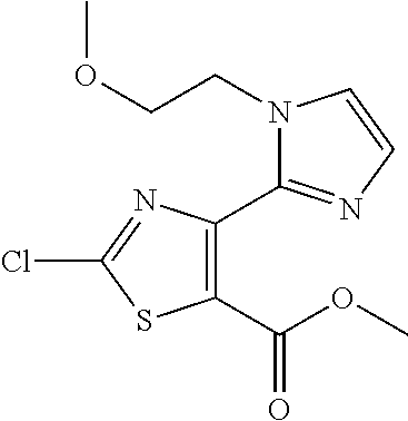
N1(CCOC)C(C2=C(C(OC)=O)SC(Cl)=N2)=NC=C1
